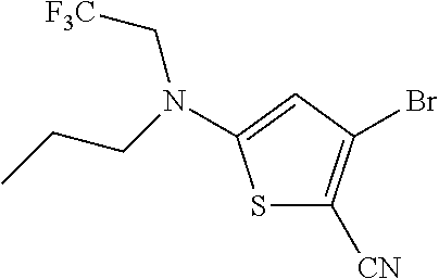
S1C([CN])=C(Br)C=C1N(C[F3C])CCC
